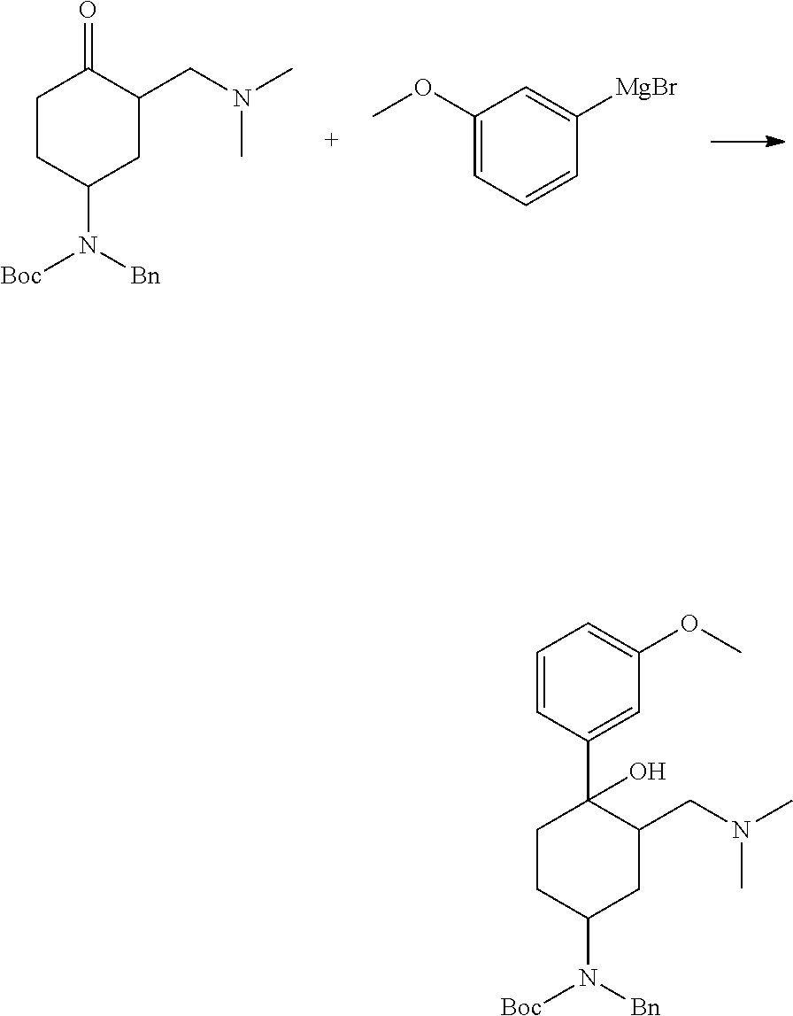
C1CC(N([Bn])[Boc])CC(CN(C)C)C1=O.C1(OC)=CC=CC([MgBr])=C1.C1CC(N([Bn])[Boc])CC(CN(C)C)C1(C1=CC(OC)=CC=C1)O
